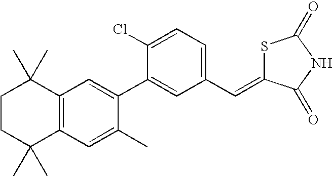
C1CC(C)(C)C2=C(C1(C)C)C=C(C1=CC(C=C3SC(=O)NC3=O)=CC=C1Cl)C(C)=C2
